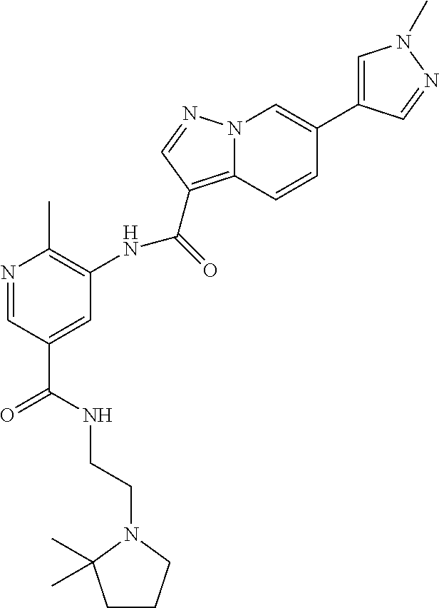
N1=CC(C(NCCN2C(C)(C)CCC2)=O)=CC(NC(=O)C2=C3N(N=C2)C=C(C2=CN(C)N=C2)C=C3)=C1C
